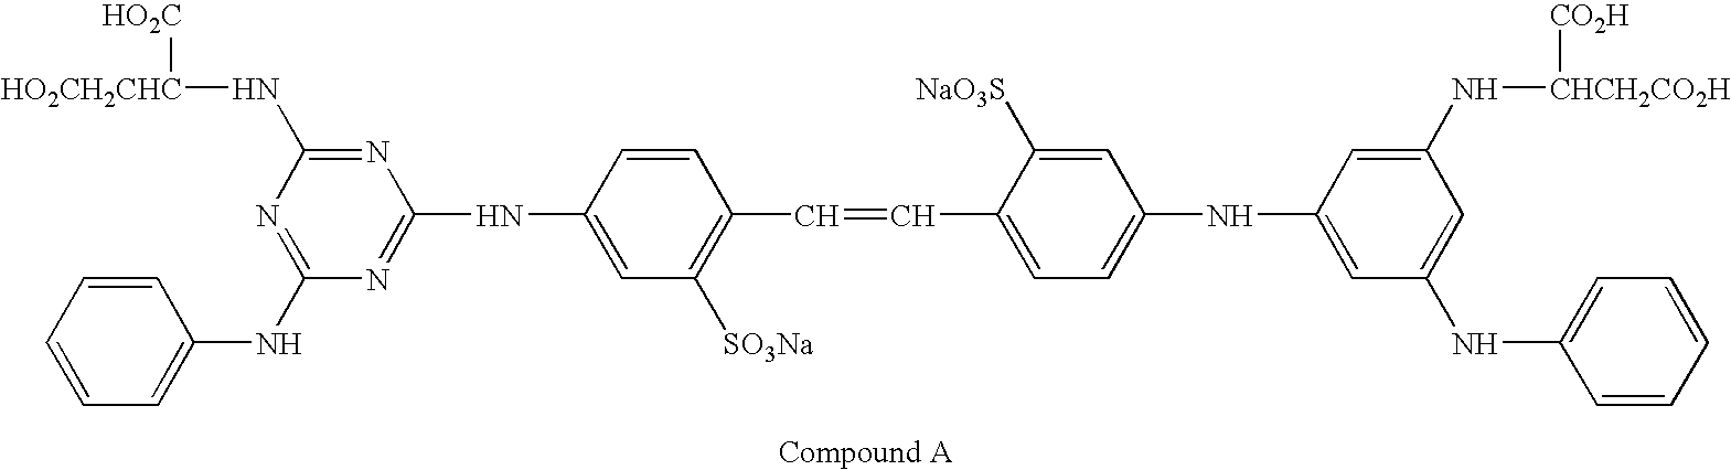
C1=CC=CC=C1NC1=NC(N[HO2CH2CHC][HO2C])=NC(NC2=CC([SO3Na])=C(C=CC3=CC=C(NC4=CC(NC5=CC=CC=C5)=CC(N[CHCH2CO2H][CO2H])=C4)C=C3[NaO3S])C=C2)=N1
